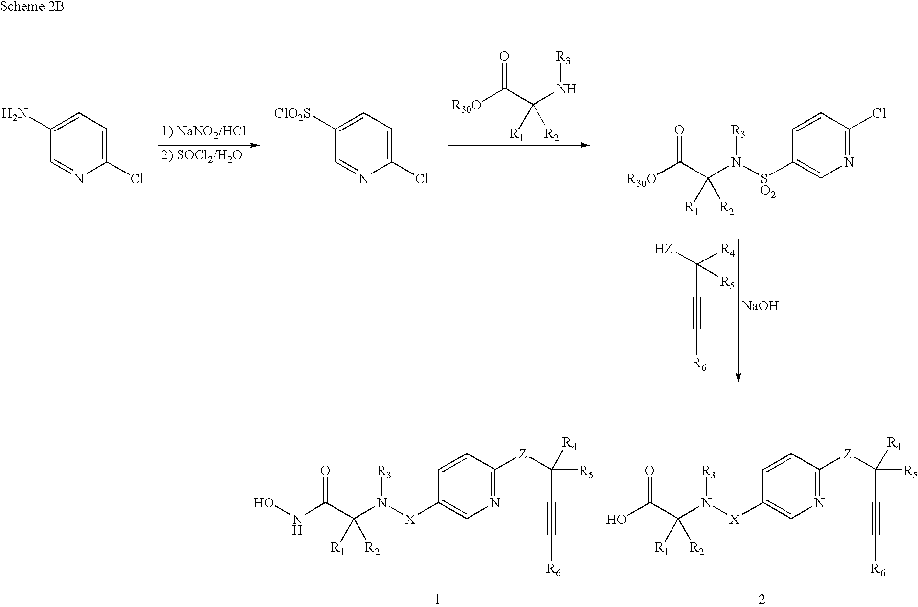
C1=CC([X]N(C(C(O)=O)([R2])[R1])[R3])=CN=C1[Z]C([R4])([R5])C#C[R6].C1=CC([X]N(C(C(NO)=O)([R2])[R1])[R3])=CN=C1[Z]C([R4])([R5])C#C[R6].C1=C(N)C=NC(Cl)=C1.C1=C([ClO2S])C=NC(Cl)=C1.C1=CC([SO2]N(C(C([R30O])=O)([R2])[R1])[R3])=CN=C1Cl.[R30O]C(C(N[R3])([R2])[R1])=O.C(C#C[R6])([HZ])([R4])[R5].[NaOH]
